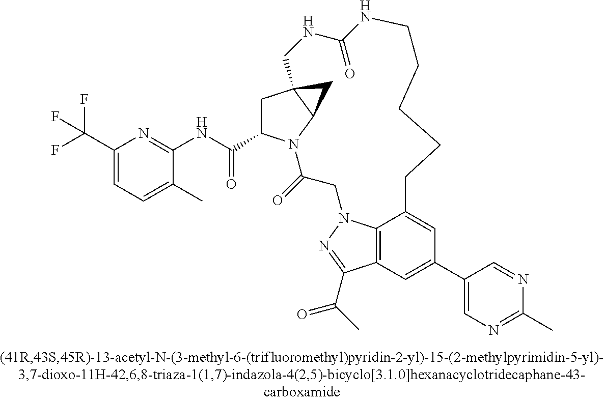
C1C23C(N(C(=O)CN4C5=C(C(C(C)=O)=N4)C=C(C4=CN=C(C)N=C4)C=C5CCCCCNC(=O)NC2)C1C(=O)NC1=NC(C(F)(F)F)=CC=C1C)C3
